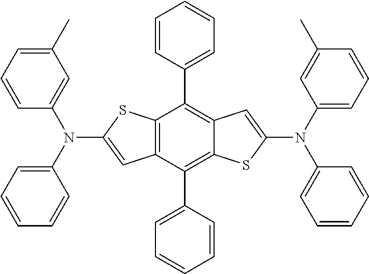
C12=C(C(C3=CC=CC=C3)=C3C(=C1C1=CC=CC=C1)C=C(N(C1=CC=CC(C)=C1)C1=CC=CC=C1)S3)C=C(N(C1=CC(C)=CC=C1)C1=CC=CC=C1)S2
